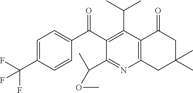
C1=C(C(F)(F)F)C=CC(C(C2=C(C(C)C)C3=C(N=C2C(OC)C)CC(C)(C)CC3=O)=O)=C1
